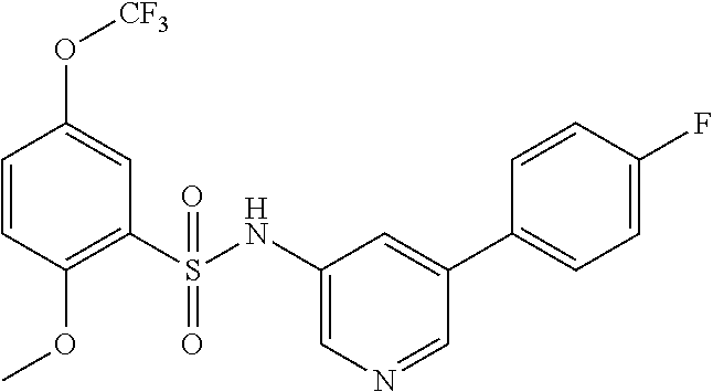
C1(S(NC2=CN=CC(C3=CC=C(F)C=C3)=C2)(=O)=O)=C(OC)C=CC(O[CF3])=C1
